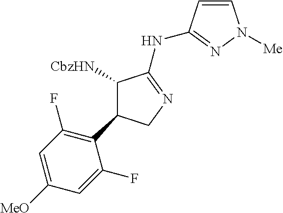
[CbzHN]C1C(C2=C(F)C=C([MeO])C=C2F)CN=C1NC1=NN([Me])C=C1
